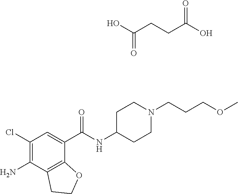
C1(Cl)=C(N)C2=C(C(C(NC3CCN(CCCOC)CC3)=O)=C1)OCC2.C(CC(O)=O)C(O)=O
